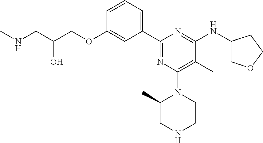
C1=CC=C(C2=NC(N3C(C)CNCC3)=C(C)C(NC3COCC3)=N2)C=C1OCC(CNC)O
